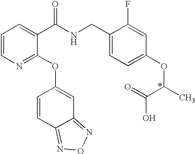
C1=CN=C(OC2=CC3=NON=C3C=C2)C(C(NCC2=CC=C(OC(C(=O)O)C)C=C2F)=O)=C1
